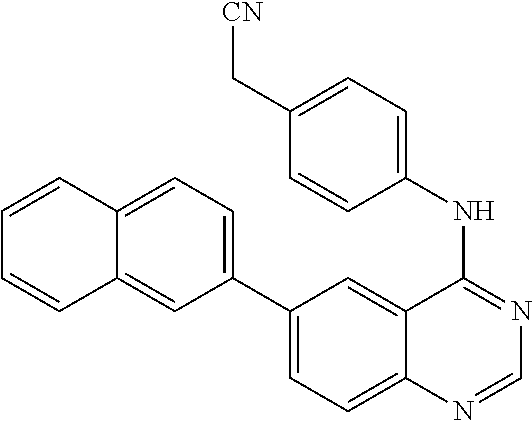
C1(NC2=NC=NC3=CC=C(C4=CC=C5C(=C4)C=CC=C5)C=C32)=CC=C(C[CN])C=C1
